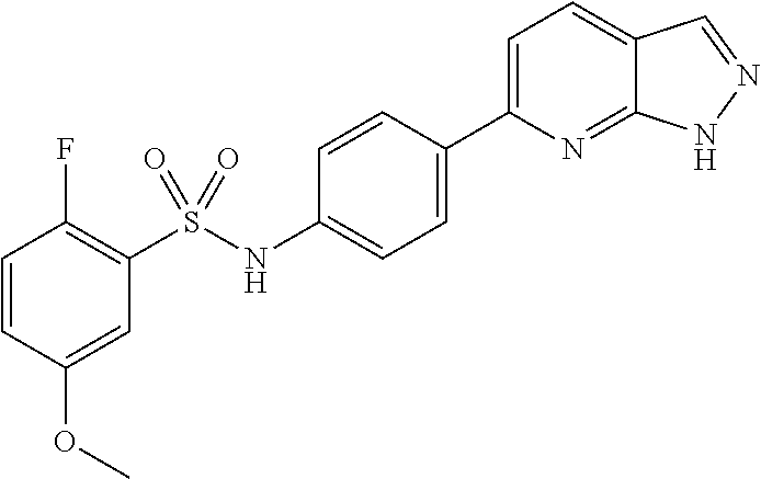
C1=CC(OC)=CC(S(NC2=CC=C(C3=CC=C4C(=N3)NN=C4)C=C2)(=O)=O)=C1F
